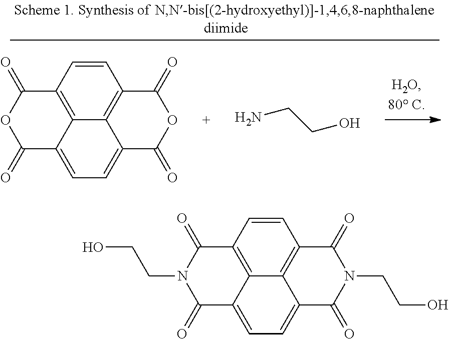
C1=CC2=C3C4=C1C(=O)OC(=O)C4=CC=C3C(=O)OC2=O.NCCO.C1=CC2=C3C4=C1C(=O)N(CCO)C(=O)C4=CC=C3C(=O)N(CCO)C2=O
